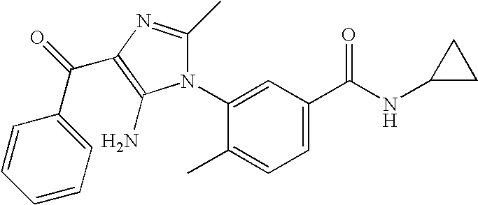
C1(N2C(C)=NC(C(C3=CC=CC=C3)=O)=C2N)=CC(C(NC2CC2)=O)=CC=C1C
